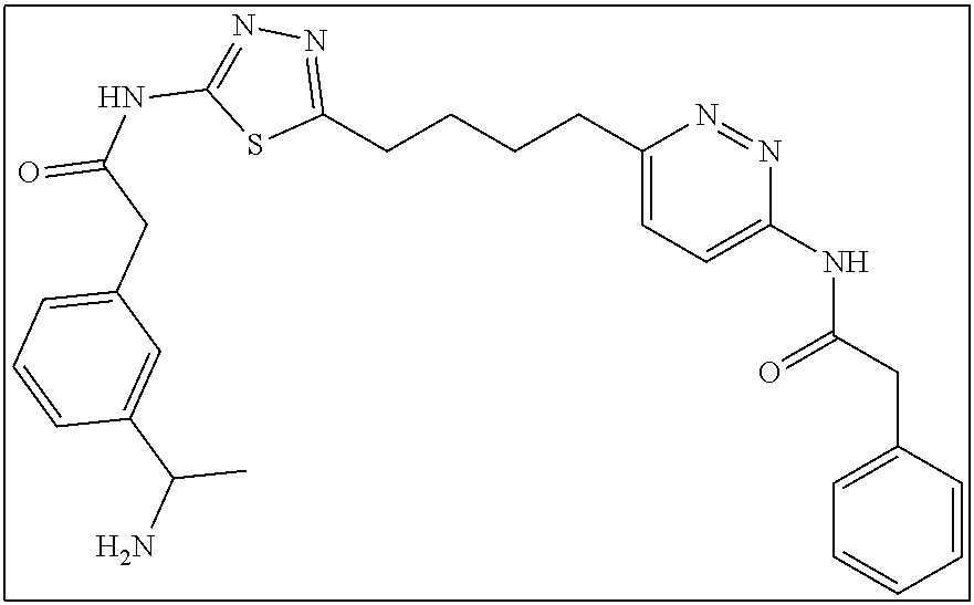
C1(CCCCC2=NN=C(NC(=O)CC3=CC=CC(C(N)C)=C3)S2)=CC=C(NC(CC2=CC=CC=C2)=O)N=N1
